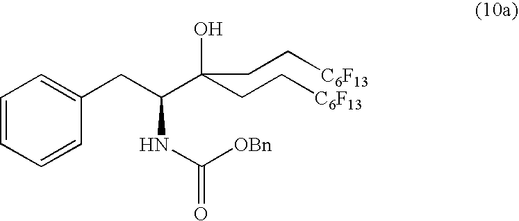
C1=CC=CC(CC(C(CC[C6F13])(O)CC[C6F13])NC(=O)[OBn])=C1
